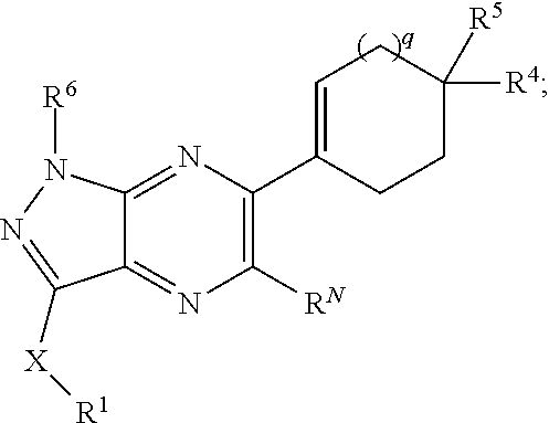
C1([RN])=C(C2=CCC([R4])([R5])CC2)N=C2C(=N1)C([X][R1])=NN2[R6]
